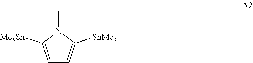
C1=C([Me3Sn])N(C)C([SnMe3])=C1
